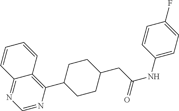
C12=NC=NC(C3CCC(CC(=O)NC4=CC=C(F)C=C4)CC3)=C1C=CC=C2
